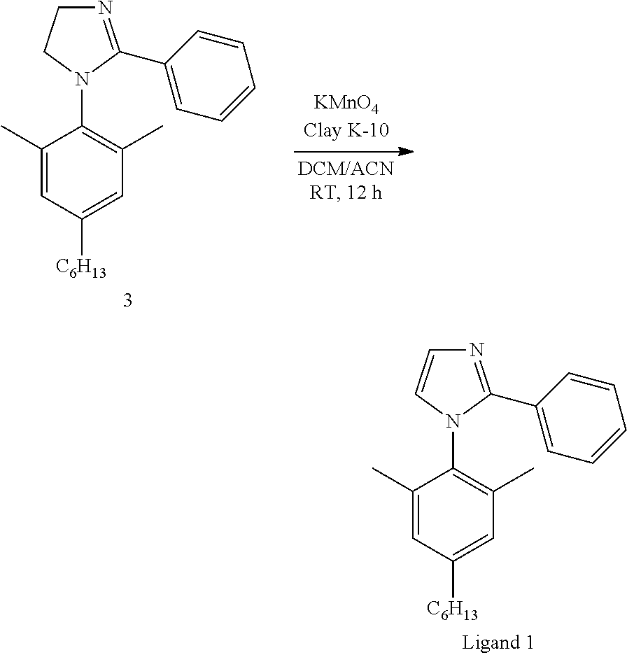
C1(C)=CC([C6H13])=CC(C)=C1N1C(C2=CC=CC=C2)=NCC1.C1(C)=CC([C6H13])=CC(C)=C1N1C(C2=CC=CC=C2)=NC=C1
